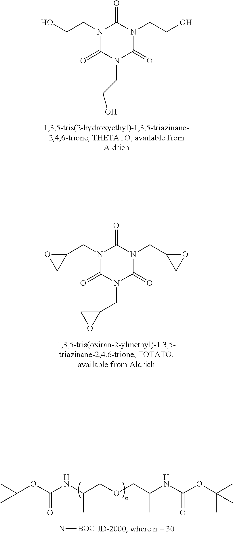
N1(CCO)C(=O)N(CCO)C(=O)N(CCO)C1=O.N1(CC2OC2)C(=O)N(CC2CO2)C(=O)N(CC2CO2)C1=O.C(OC(NC(COCC(NC(OC(C)(C)C)=O)C)C)=O)(C)(C)C.N[BOC]
